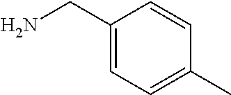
NCC1=CC=C(C)C=C1
